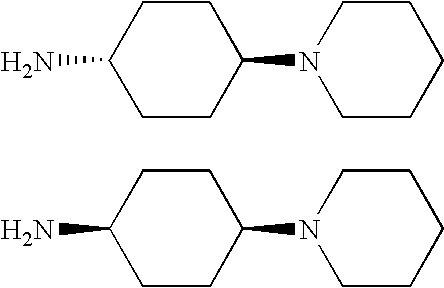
C1CC(N)CCC1N1CCCCC1.C1CC(N)CCC1N1CCCCC1
